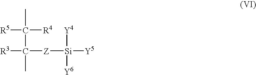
CC([R5])([R4])C([Z][Si]([Y4])([Y6])[Y5])([R3])C
